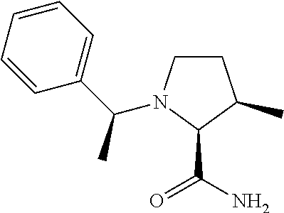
C1CN(C(C2=CC=CC=C2)C)C(C(N)=O)C1C
